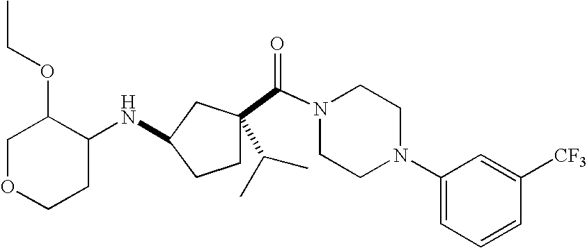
C1C(C(N2CCN(C3=CC=CC([CF3])=C3)CC2)=O)(C(C)C)CC(NC2C(OCC)COCC2)C1
